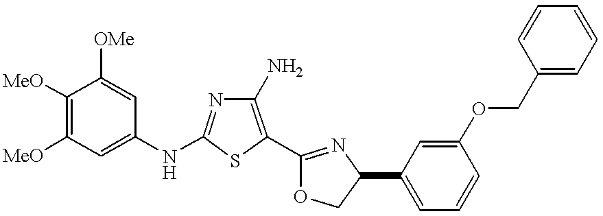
C1([MeO])=C([MeO])C=C(NC2=NC(N)=C(C3=NC(C4=CC=CC(OCC5=CC=CC=C5)=C4)CO3)S2)C=C1[OMe]
